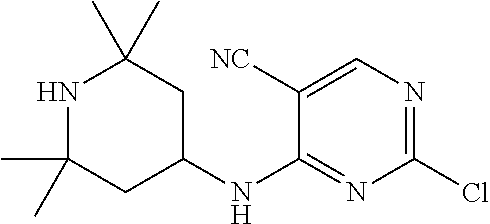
C1(Cl)=NC=C([NC])C(NC2CC(C)(C)NC(C)(C)C2)=N1
